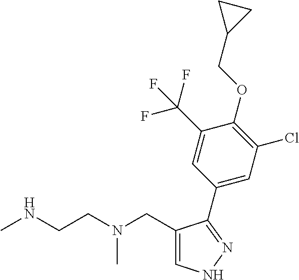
C1(CN(CCNC)C)=CNN=C1C1=CC(Cl)=C(OCC2CC2)C(C(F)(F)F)=C1
